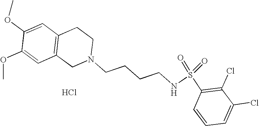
C1=C(OC)C(OC)=CC2=C1CCN(CCCCNS(=O)(=O)C1=C(Cl)C(Cl)=CC=C1)C2.Cl
